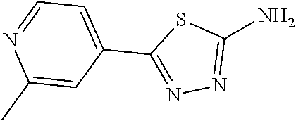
C1(N)=NN=C(C2=CC=NC(C)=C2)S1
